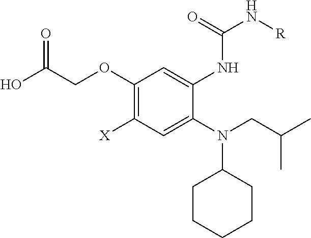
OC(COC1=C([X])C=C(N(CC(C)C)C2CCCCC2)C(NC(=O)N[R])=C1)=O
